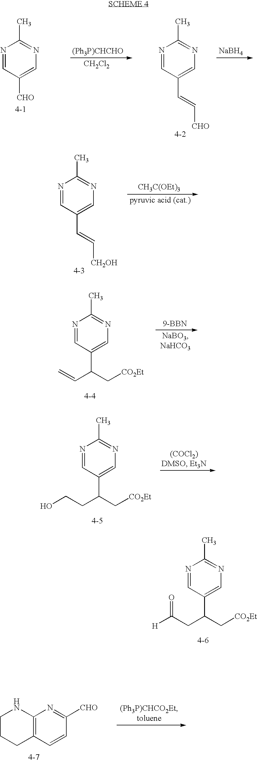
N1=CC([CHO])=CN=C1C.[(Ph3P)CHCHO].[CH2Cl2].N1=CC(C=C[CHO])=CN=C1C.[NaBH4].N1=CC(C=C[CH2OH])=CN=C1C.[CH3C(OEt)3].N1=CC(C(C[CO2Et])C=C)=CN=C1C.[9-BBN].N1=CC(C(C[CO2Et])CCO)=CN=C1C.N1=CC(C(C[CO2Et])CC([H])=O)=CN=C1C.C12=C(C=CC([CHO])=N1)CCCN2
